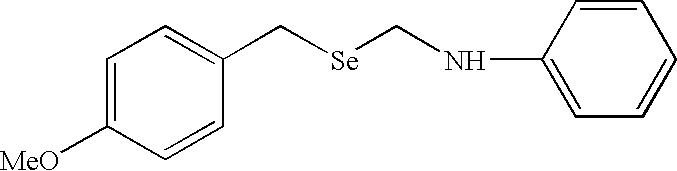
C1=C([MeO])C=CC(C[Se]CNC2=CC=CC=C2)=C1
